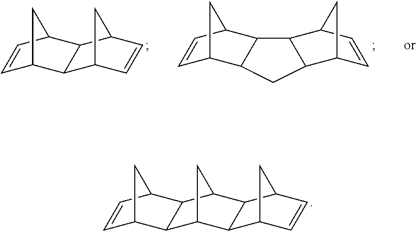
C1=CC2CC1C1C2C2C3C=CC(C3)C2C1.C1=CC2CC1C1C3C=CC(C21)C3.C1=CC2CC1C1C3CC(C21)C1C3C2C=CC1C2
